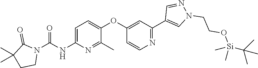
C1=C(NC(N2C(=O)C(C)(C)CC2)=O)N=C(C)C(OC2=CC(C3=CN(CCO[Si](C(C)(C)C)(C)C)N=C3)=NC=C2)=C1
